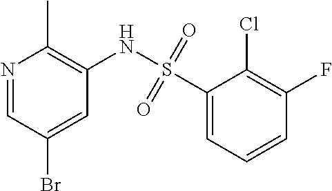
N1=CC(Br)=CC(NS(C2=CC=CC(F)=C2Cl)(=O)=O)=C1C
